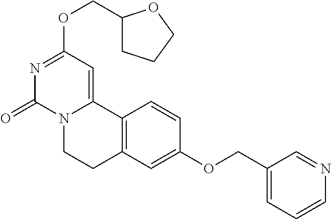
N1=C(OCC2CCCO2)C=C2N(C1=O)CCC1=C2C=CC(OCC2=CC=CN=C2)=C1
